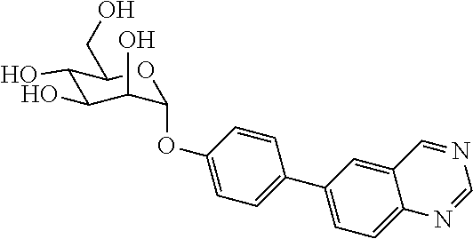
C1(O)C(O)C(O)C(OC2=CC=C(C3=CC=C4C(=C3)C=NC=N4)C=C2)OC1CO
